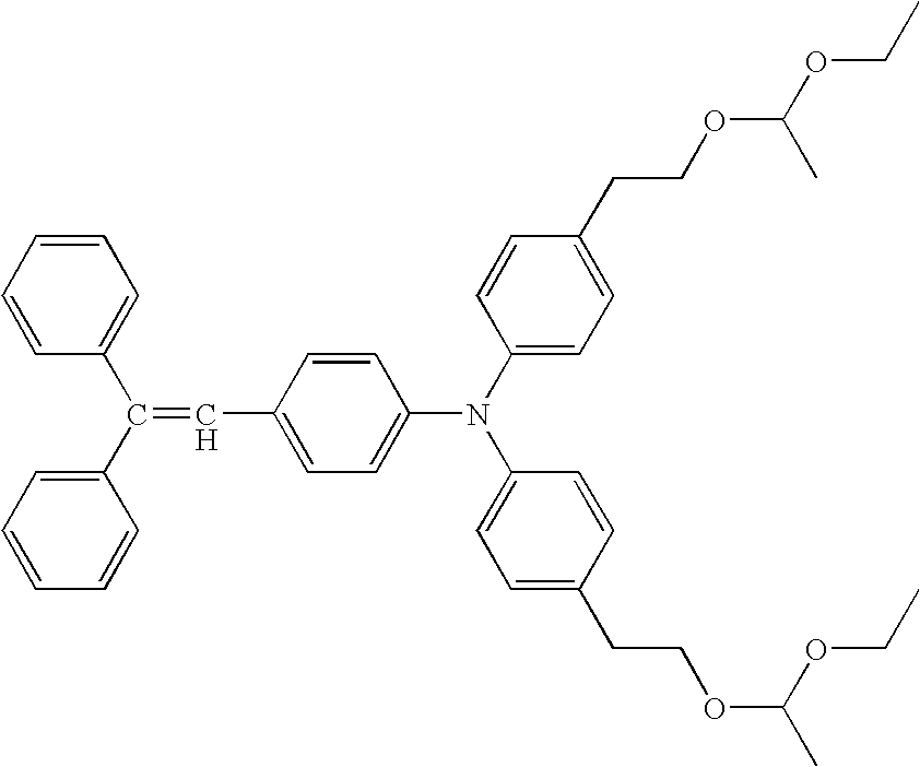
C1=CC=CC=C1C(C1=CC=CC=C1)=CC1=CC=C(N(C2=CC=C(CCOC(OCC)C)C=C2)C2=CC=C(CCOC(C)OCC)C=C2)C=C1
